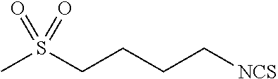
CS(CCCC[NCS])(=O)=O
